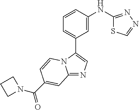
C12=NC=C(C3=CC=CC(NC4=NN=CS4)=C3)N1C=CC(C(N1CCC1)=O)=C2
